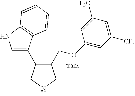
C1(COC2=CC([CF3])=CC([F3C])=C2)C(C2=CNC3=C2C=CC=C3)CNC1
